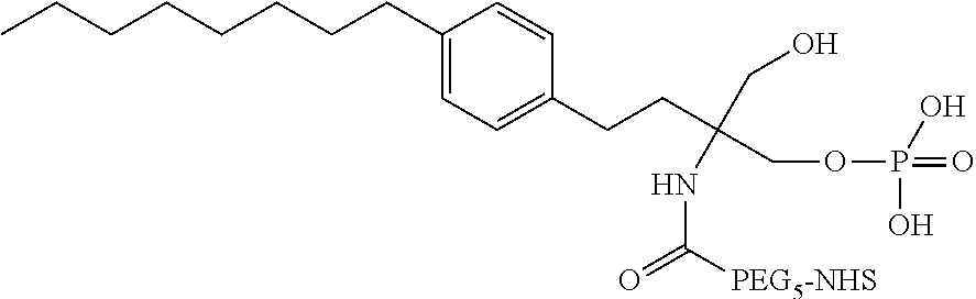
C1(CCCCCCCC)=CC=C(CCC(COP(=O)(O)O)(CO)NC(=O)[PEG5-NHS])C=C1
